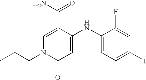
C1=C(C(N)=O)C(NC2=CC=C(I)C=C2F)=CC(=O)N1CCC
